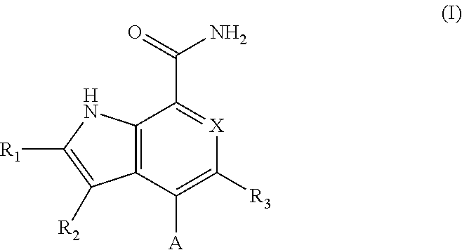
C12=C(C([A])=C([R3])[X]=C1C(=O)N)C([R2])=C([R1])N2
